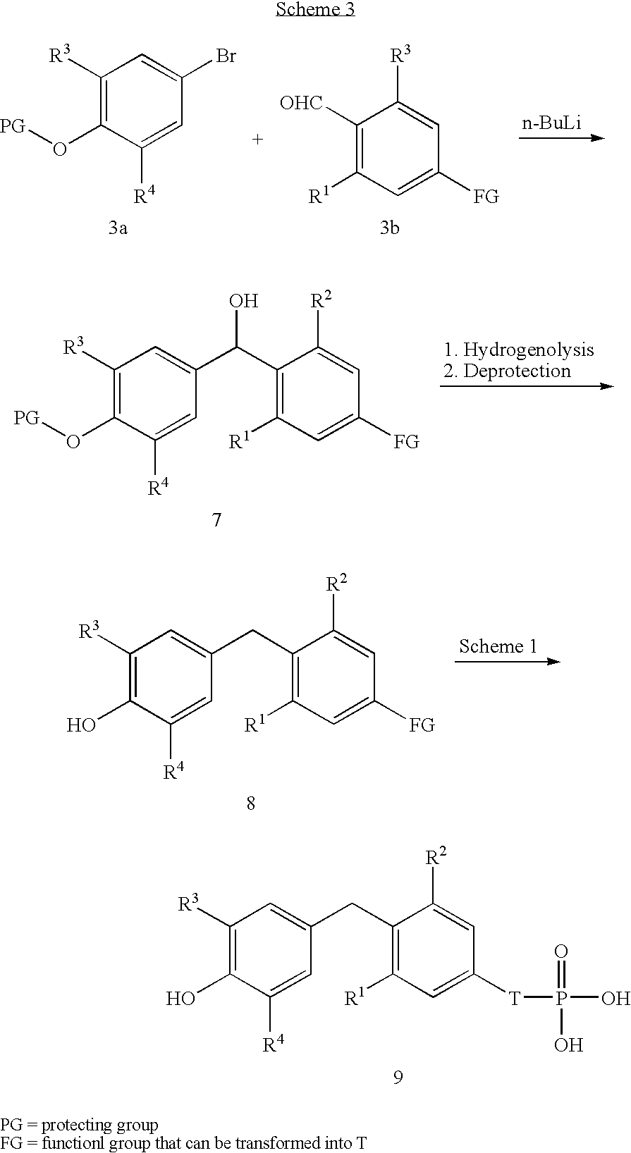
C1([R3])=C(O[PG])C([R4])=CC(Br)=C1.C1([OHC])=C([R1])C=C([FG])C=C1[R3].[n-BuLi].C1([R3])=C(O[PG])C([R4])=CC(C(C2=C([R1])C=C([FG])C=C2[R2])O)=C1.C1([R3])=C(O)C([R4])=CC(CC2=C([R1])C=C([FG])C=C2[R2])=C1.C1([R3])=C(O)C([R4])=CC(CC2=C([R1])C=C([T]P(=O)(O)O)C=C2[R2])=C1
